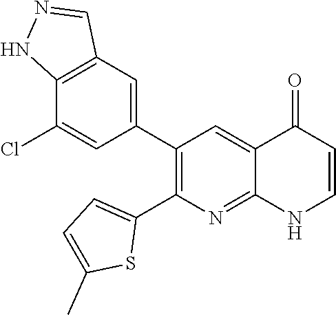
C12=C(C=C(C3=C(C4=CC=C(C)S4)N=C4C(=C3)C(=O)C=CN4)C=C1Cl)C=NN2
